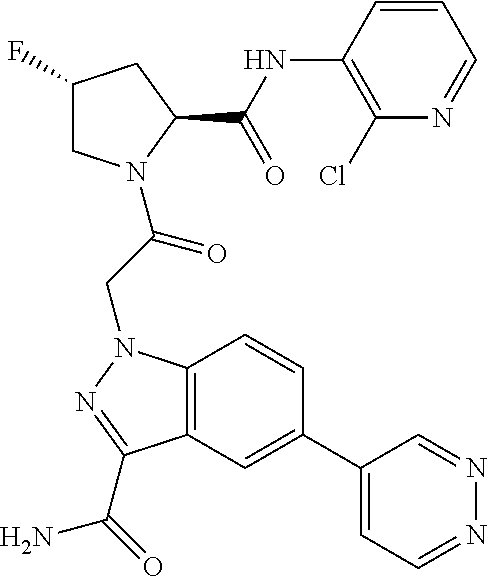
C1(F)CN(C(CN2C3=C(C=C(C4=CC=NN=C4)C=C3)C(C(N)=O)=N2)=O)C(C(NC2=C(Cl)N=CC=C2)=O)C1
